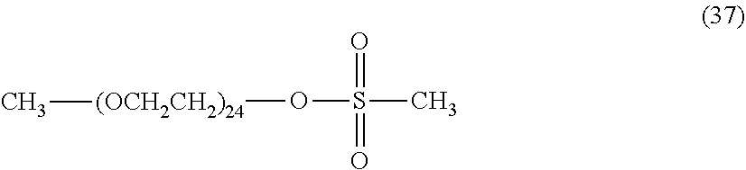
O(S(C)(=O)=O)[(OCH2CH2)24]C
